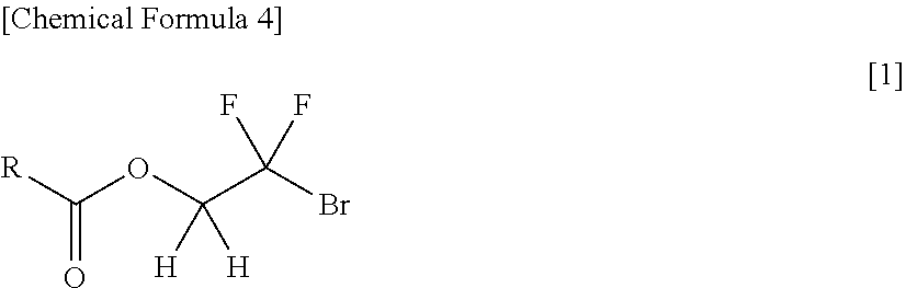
O=C([R])OC(C(Br)(F)F)([H])[H]
